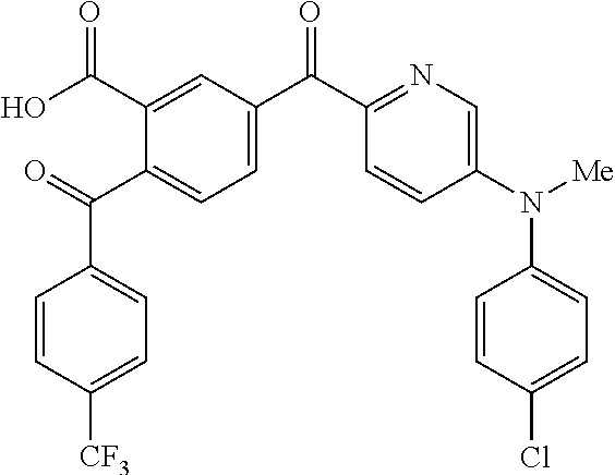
O=C(C1=CC=C(C(C2=NC=C(N([Me])C3=CC=C(Cl)C=C3)C=C2)=O)C=C1C(O)=O)C1=CC=C([CF3])C=C1
